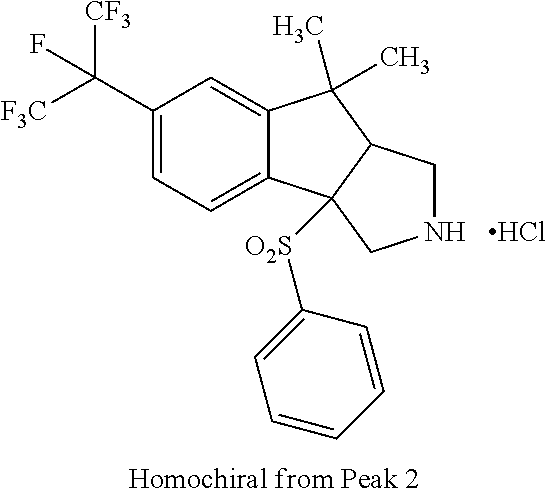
C1(C([F3C])([CF3])F)=CC=C2C(=C1)C(C)(C)C1C2([O2S]C2=CC=CC=C2)CNC1.Cl
